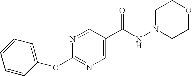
N1=CC(C(NN2CCOCC2)=O)=CN=C1OC1=CC=CC=C1
